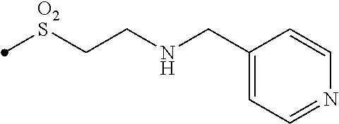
[O2S](CCNCC1=CC=NC=C1)C
